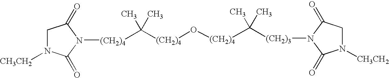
C([(CH2)4]O[(CH2)4]C(C)(C)[(CH2)3]N1C(=O)CN([CH3CH2])C1=O)(C)(C)[(CH2)4]N1C(=O)CN([CH3CH2])C1=O
